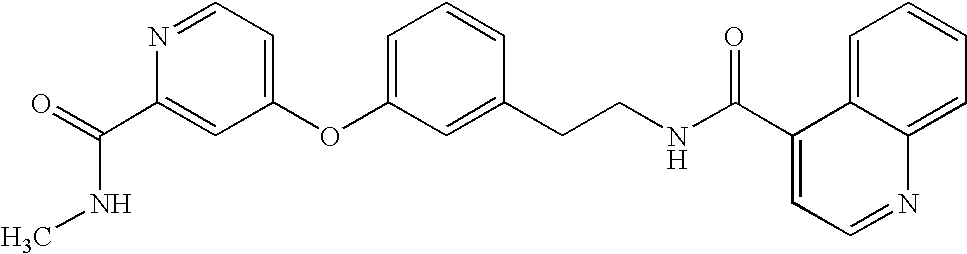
O=C(C1=CC(OC2=CC=CC(CCNC(C3=CC=NC4=CC=CC=C34)=O)=C2)=CC=N1)NC
